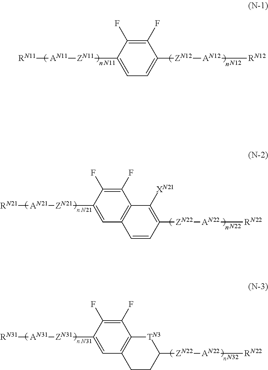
[RN11][AN11][ZN11]C1=CC=C([ZN12][AN12][RN12])C(F)=C1F.[N12].[RN31][AN31][ZN31]C1=CC2=C(C(F)=C1F)[TN3]C([ZN22][AN22][RN22])CC2.[N32].[RN21][AN21][ZN21]C1=CC2=C(C(F)=C1F)C([XN21])=C([ZN22][AN22][RN22])C=C2.[N22]
